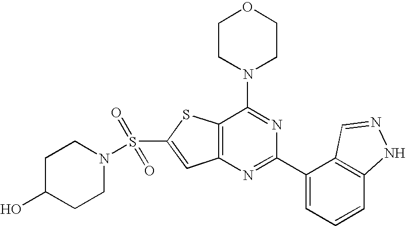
C1CN(C2=NC(C3=CC=CC4=C3C=NN4)=NC3=C2SC(S(=O)(=O)N2CCC(O)CC2)=C3)CCO1
